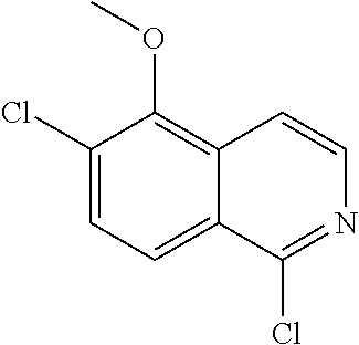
C1(Cl)=CC=C2C(=C1OC)C=CN=C2Cl
